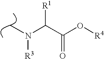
C(C(O[R4])=O)([R1])N([R3])C
